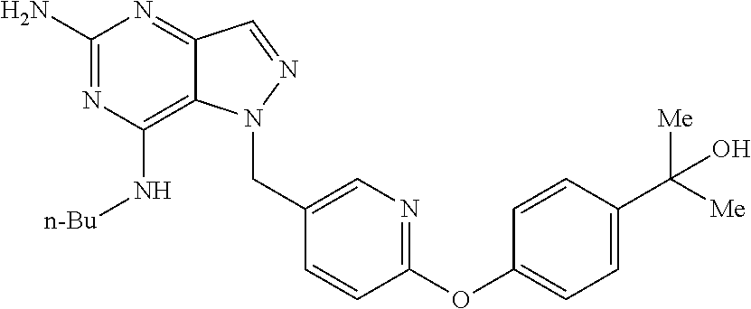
C1(N)=NC(N[n-Bu])=C2C(=N1)C=NN2CC1=CN=C(OC2=CC=C(C([Me])([Me])O)C=C2)C=C1
